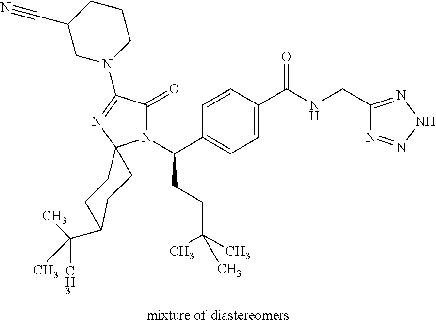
C1=C(C(=O)NCC2=NNN=N2)C=CC(C(N2C(=O)C(N3CCCC(C#N)C3)=NC23CCC(C(C)([CH3])C)CC3)CCC(C)(C)C)=C1
